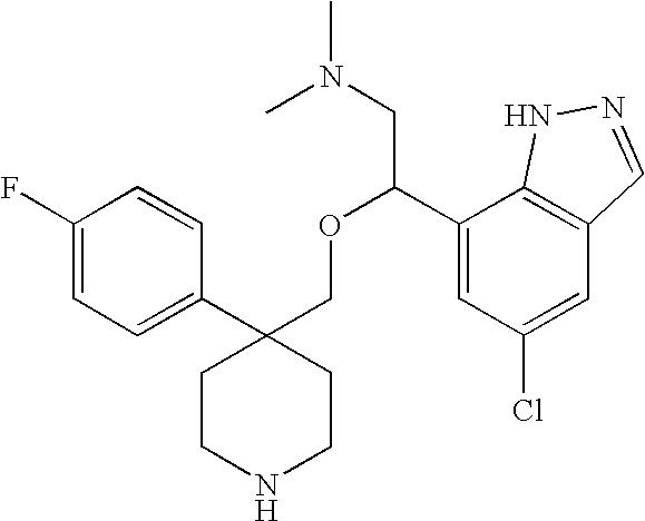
C1(F)=CC=C(C2(COC(C3=CC(Cl)=CC4=C3NN=C4)CN(C)C)CCNCC2)C=C1
